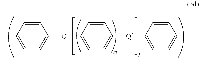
C1([Q]C2=CC=C([Q]C3=CC=C(C)C=C3)C=C2)=CC=C(C)C=C1
